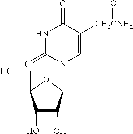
C1(O)C(O)C(N2C=C([CH2CNH2]=O)C(=O)NC2=O)OC1CO
